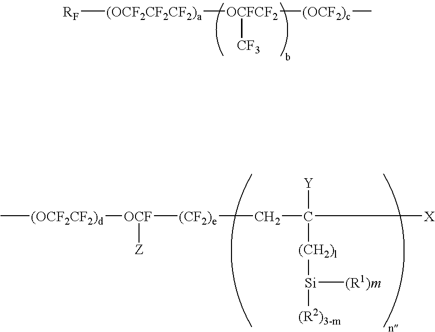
[RF][(OCF2CF2CF2)a][OCFCF2]([CF3])[(OCF2)c]C.C[(OCF2CF2)d][OCF]([(CF2)e]CC([X])([Y])[(CH2)l][Si]([(R1)m])[(R2)3-m])[Z]
